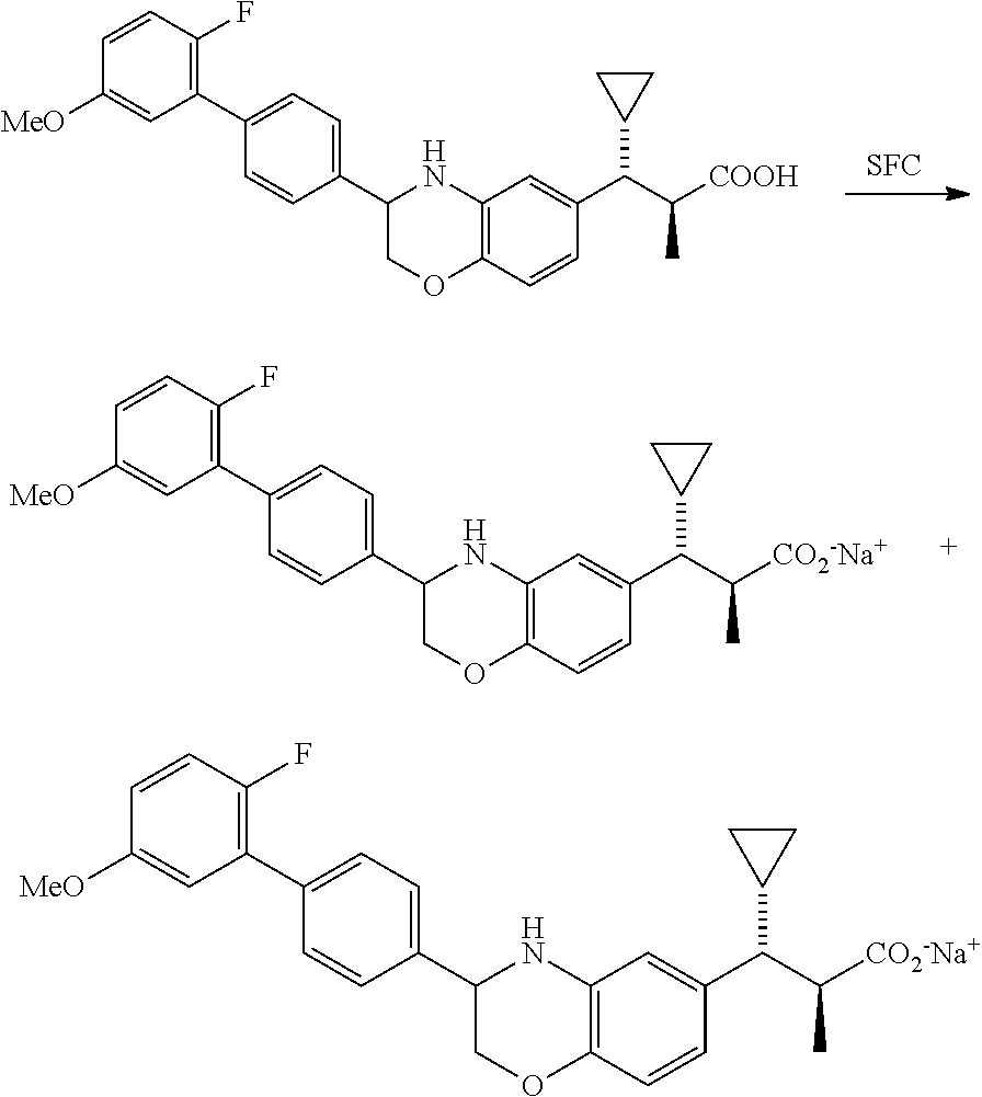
[SFC].C1(C2=CC=C(C3=C(F)C=CC([MeO])=C3)C=C2)COC2=C(C=C(C(C([COOH])C)C3CC3)C=C2)N1.C1(C2=CC=C(C3=C(F)C=CC([MeO])=C3)C=C2)COC2=C(C=C(C(C([CO2-Na+])C)C3CC3)C=C2)N1.C1(C2=CC=C(C3=C(F)C=CC([MeO])=C3)C=C2)COC2=C(C=C(C(C([CO2-Na+])C)C3CC3)C=C2)N1
